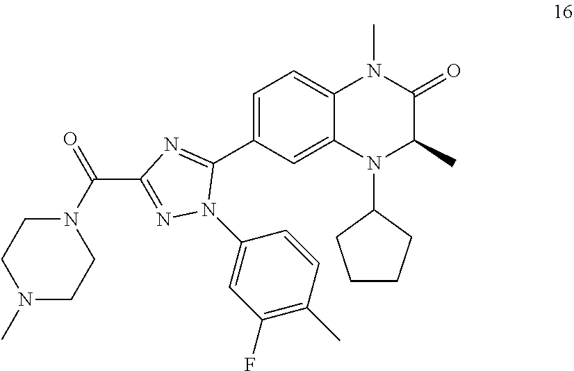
C1=C(C2=NC(C(=O)N3CCN(C)CC3)=NN2C2=CC(F)=C(C)C=C2)C=C2C(=C1)N(C)C(=O)C(C)N2C1CCCC1
